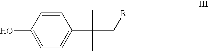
OC1=CC=C(C(C[R])(C)C)C=C1
